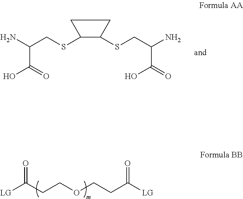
C1(SCC(N)C(=O)O)C(SCC(N)C(=O)O)CC1.[LG]C(CCOCCC([LG])=O)=O
